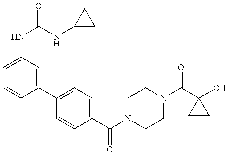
C1=C(NC(NC2CC2)=O)C=C(C2=CC=C(C(=O)N3CCN(C(=O)C4(O)CC4)CC3)C=C2)C=C1
